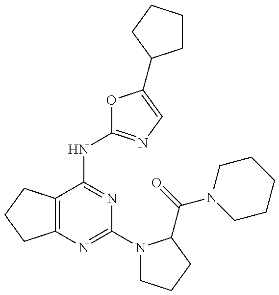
C12=C(C(NC3=NC=C(C4CCCC4)O3)=NC(N3CCCC3C(=O)N3CCCCC3)=N1)CCC2
